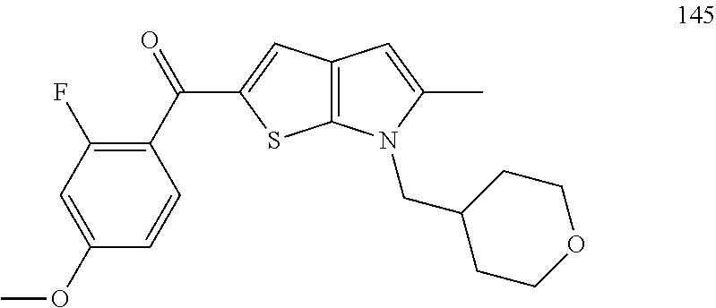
C1(C(=O)C2=CC3=C(S2)N(CC2CCOCC2)C(C)=C3)=C(F)C=C(OC)C=C1
